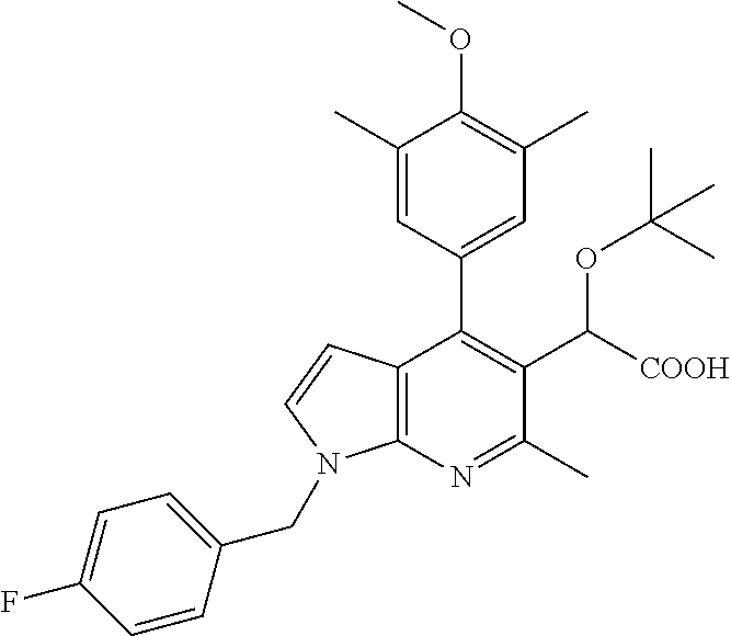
C12=C(N=C(C)C(C([COOH])OC(C)(C)C)=C1C1=CC(C)=C(OC)C(C)=C1)N(CC1=CC=C(F)C=C1)C=C2
